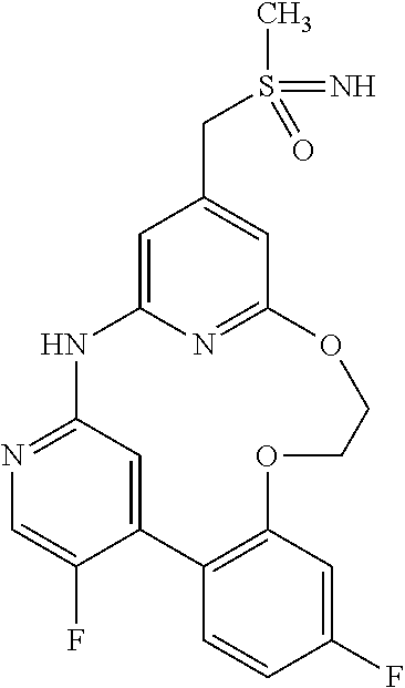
C1=C2N=C(C=C1CS(C)(=N)=O)OCCOC1=C(C3=CC(=NC=C3F)N2)C=CC(F)=C1
